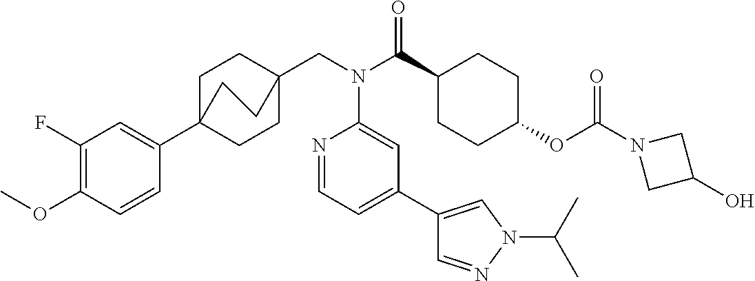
C1(F)=C(OC)C=CC(C23CCC(CN(C(C4CCC(OC(N5CC(O)C5)=O)CC4)=O)C4=CC(C5=CN(C(C)C)N=C5)=CC=N4)(CC2)CC3)=C1
